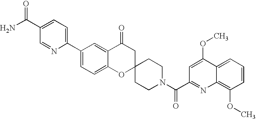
C12=CC=C(C3=CC=C(C(N)=O)C=N3)C=C1C(=O)CC1(O2)CCN(C(C2=NC3=C(OC)C=CC=C3C(OC)=C2)=O)CC1
